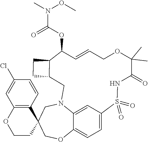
C(OC1C=CCOC(C)(C)C(=O)NS(=O)(=O)C2=CC=C3C(=C2)N(CC2(CO3)C3=C(OCC2)C=C(Cl)C=C3)CC2C1CC2)(N(C)OC)=O
